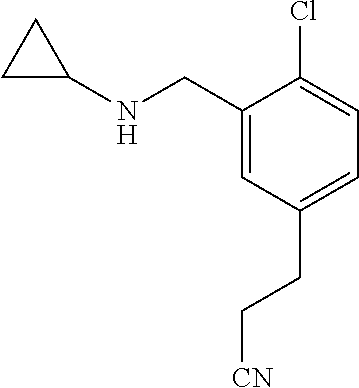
C1(CNC2CC2)=CC(CC[CN])=CC=C1Cl
